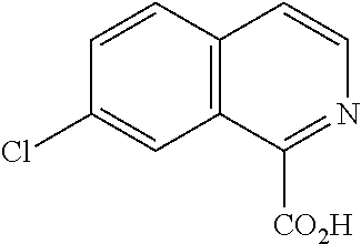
C1=CC2=C(C=C1Cl)C([CO2H])=NC=C2
